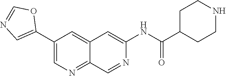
N1=COC(C2=CN=C3C=NC(NC(C4CCNCC4)=O)=CC3=C2)=C1
